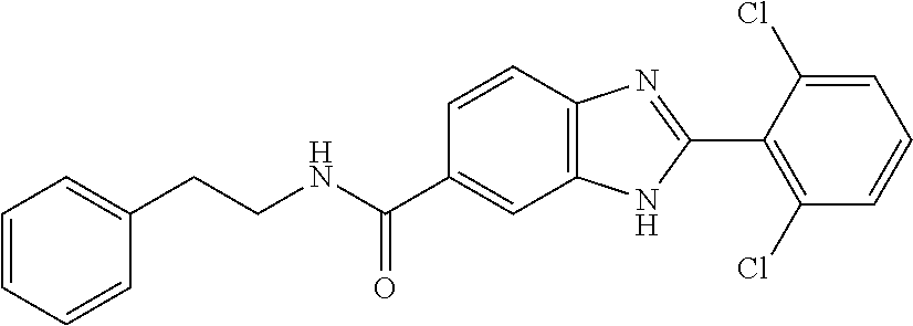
C(NC(C1=CC2=C(C=C1)N=C(C1=C(Cl)C=CC=C1Cl)N2)=O)CC1=CC=CC=C1
